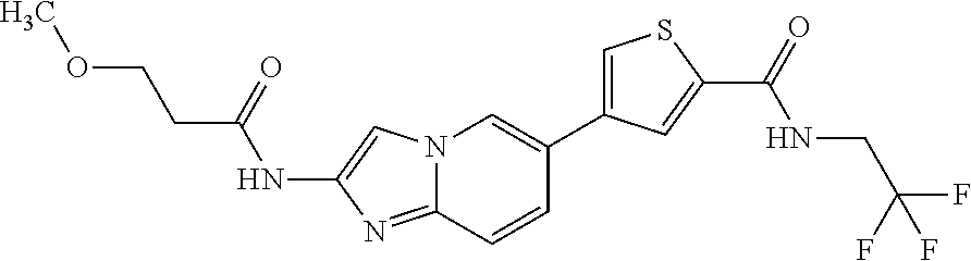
N12C(=NC(NC(CCOC)=O)=C1)C=CC(C1=CSC(C(=O)NCC(F)(F)F)=C1)=C2
